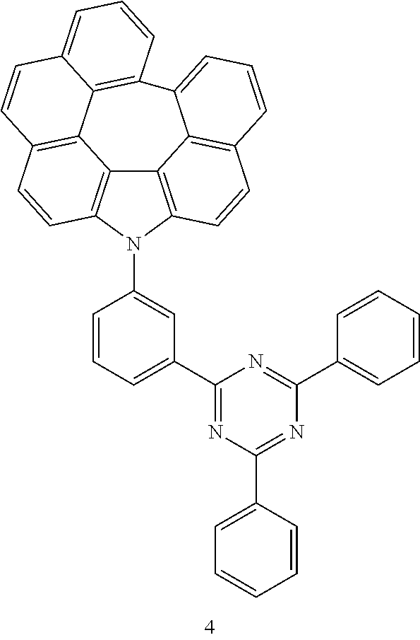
C12=C3N(C4=CC(C5=NC(C6=CC=CC=C6)=NC(C6=CC=CC=C6)=N5)=CC=C4)C4=C1C1=C(C=C4)C=CC4=CC=CC(=C14)C1=CC=CC(=C21)C=C3
